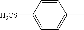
C1([H3CS])=CC=C(C)C=C1
